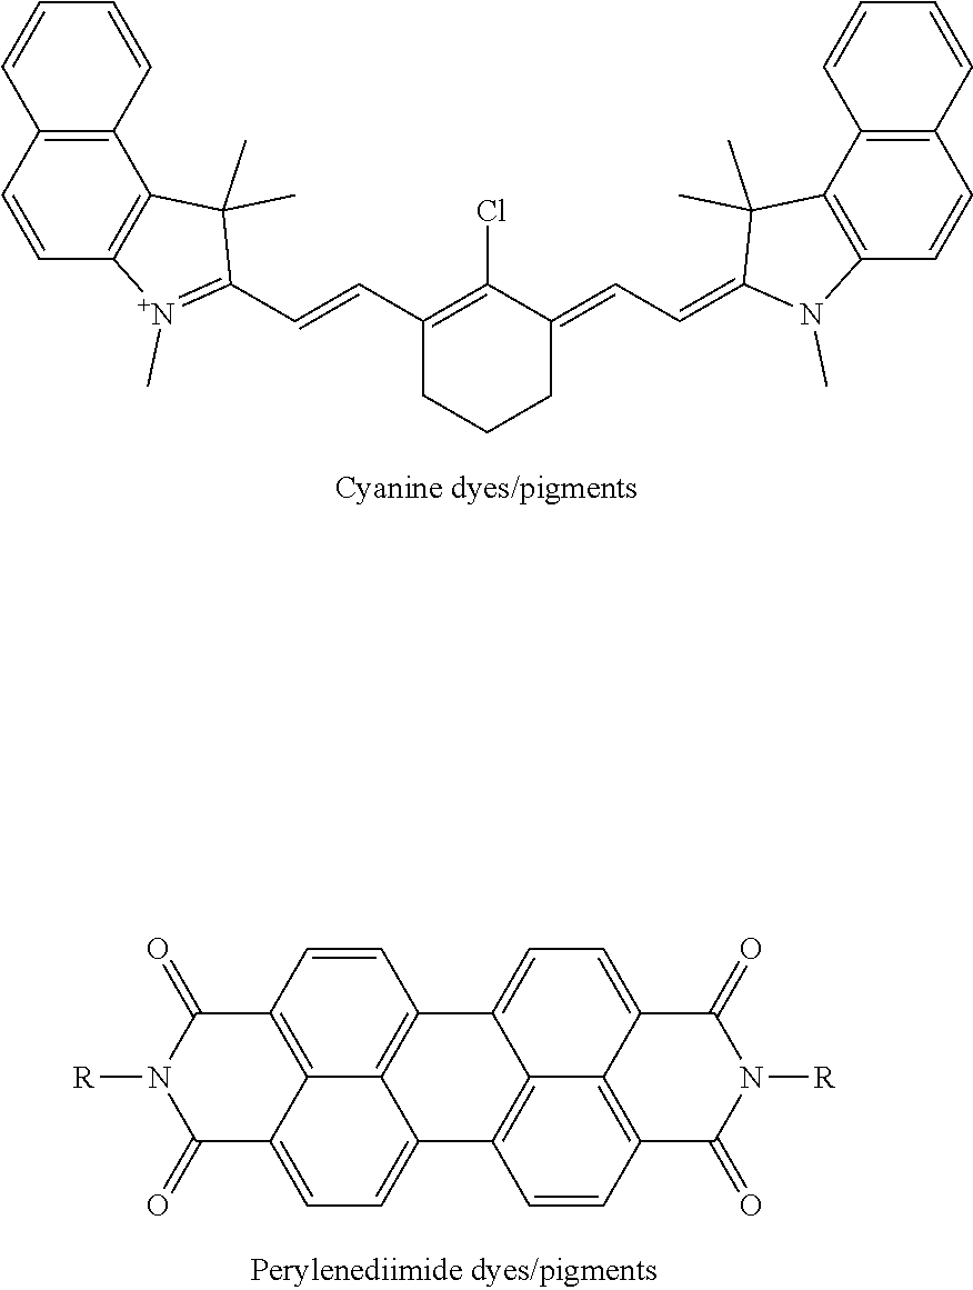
C(C1=C(Cl)C(=CC=C2C(C)(C)C3=C(C=CC4=C3C=CC=C4)N2C)CCC1)=CC1=[N+](C)C2=C(C1(C)C)C1=C(C=C2)C=CC=C1.C12=CC=C3C(=O)N([R])C(=O)C4=C3C1=C(C=C4)C1=CC=C3C(=O)N([R])C(=O)C4=C3C1=C2C=C4
